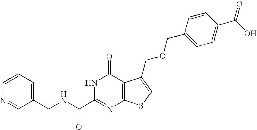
C1(CNC(C2=NC3=C(C(=O)N2)C(COCC2=CC=C(C(O)=O)C=C2)=CS3)=O)=CC=CN=C1
